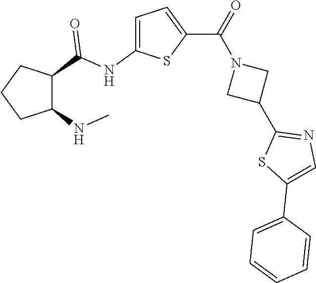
C1CC(NC)C(C(NC2=CC=C(C(=O)N3CC(C4=NC=C(C5=CC=CC=C5)S4)C3)S2)=O)C1
